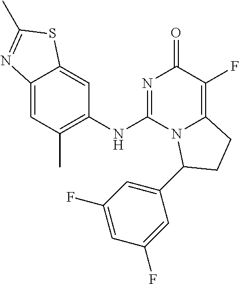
C12=CC(C)=C(NC3=NC(=O)C(F)=C4N3C(C3=CC(F)=CC(F)=C3)CC4)C=C1SC(C)=N2
